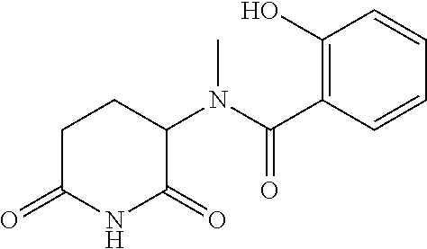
C1C(=O)NC(=O)C(N(C(C2=C(O)C=CC=C2)=O)C)C1
